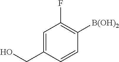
OCC1=CC(F)=C([B(OH)2])C=C1
